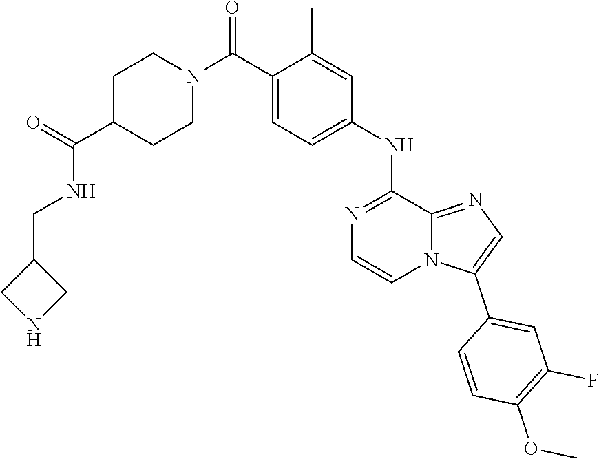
C1(C(N2CCC(C(=O)NCC3CNC3)CC2)=O)=CC=C(NC2=NC=CN3C2=NC=C3C2=CC(F)=C(OC)C=C2)C=C1C
